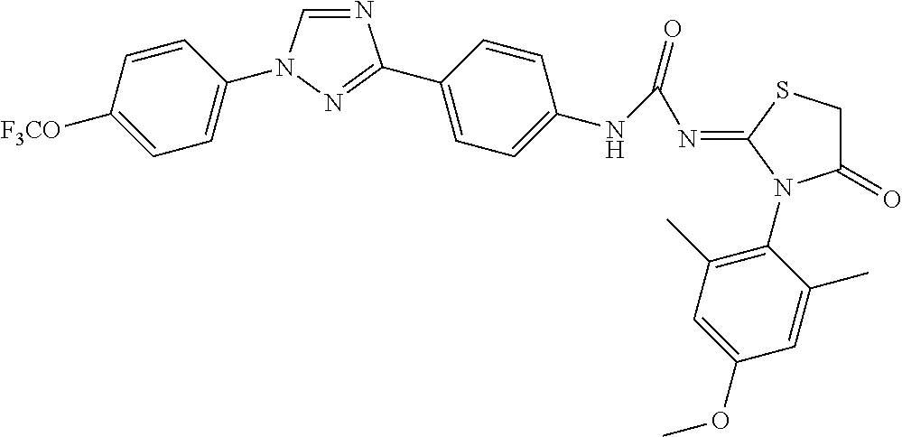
N1=CN(C2=CC=C([F3CO])C=C2)N=C1C1=CC=C(NC(N=C2SCC(=O)N2C2=C(C)C=C(OC)C=C2C)=O)C=C1
